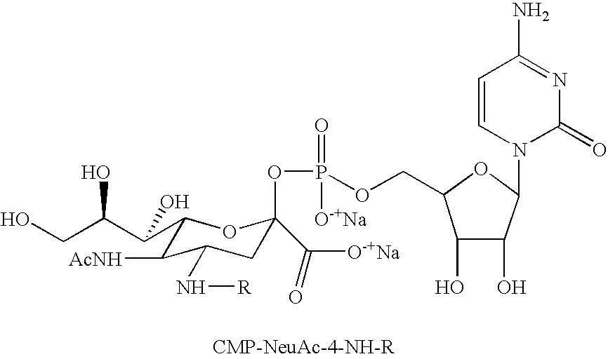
C1(C(C(CO)O)O)C([AcNH])C(N[R])CC(C([O-+Na])=O)(OP(=O)(OCC2C(O)C(O)C(N3C(=O)N=C(N)C=C3)O2)[O-+Na])O1
